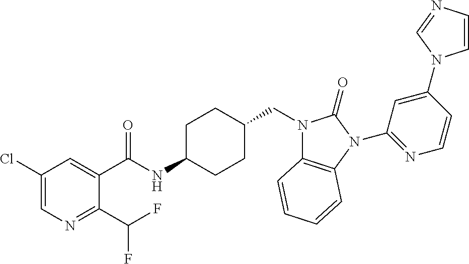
C1(Cl)=CN=C(C(F)F)C(C(NC2CCC(CN3C4=C(N(C5=NC=CC(N6C=CN=C6)=C5)C3=O)C=CC=C4)CC2)=O)=C1
